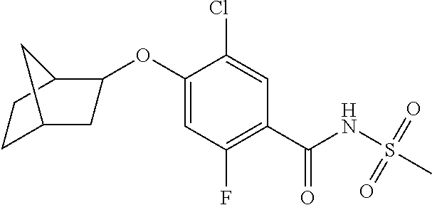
C1(C(NS(C)(=O)=O)=O)=C(F)C=C(OC2CC3CCC2C3)C(Cl)=C1
